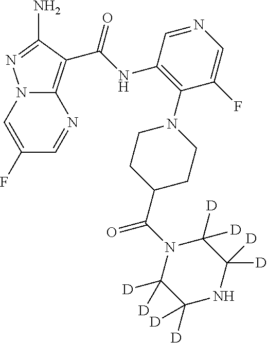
N12C(=C(C(NC3=C(N4CCC(C(N5C([D])([D])C([D])([D])NC([D])([D])C5([D])[D])=O)CC4)C(F)=CN=C3)=O)C(N)=N1)N=CC(F)=C2
